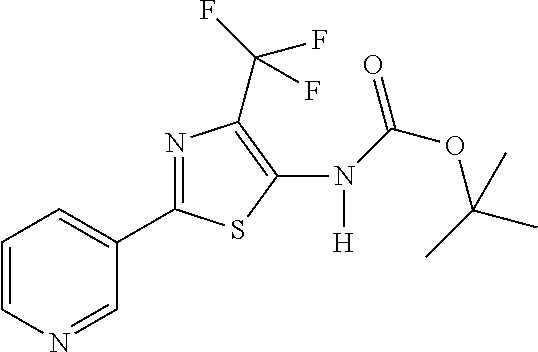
C1=CN=CC(C2=NC(C(F)(F)F)=C(N([H])C(OC(C)(C)C)=O)S2)=C1
